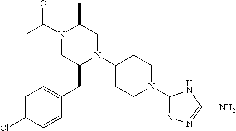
C1=C(Cl)C=CC(CC2N(C3CCN(C4=NN=C(N)N4)CC3)CC(C)N(C(C)=O)C2)=C1
